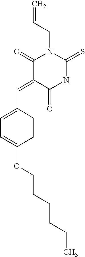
C=CCN1C(=O)C(=CC2=CC=C(OCCCCCC)C=C2)C(=O)NC1=S
